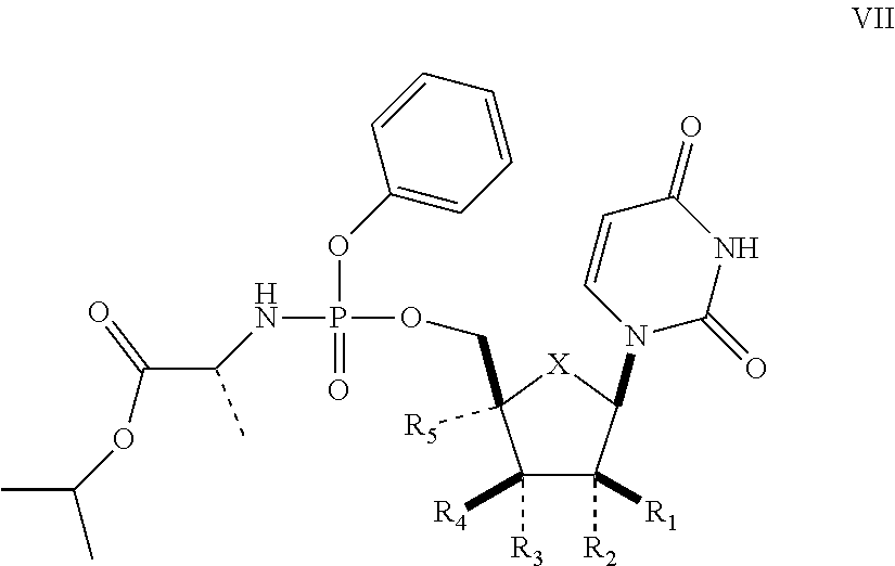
C1([R3])([R4])C([R2])([R1])C(N2C=CC(=O)NC2=O)[X]C1(COP(OC1=CC=CC=C1)(=O)NC(C(OC(C)C)=O)C)[R5]
